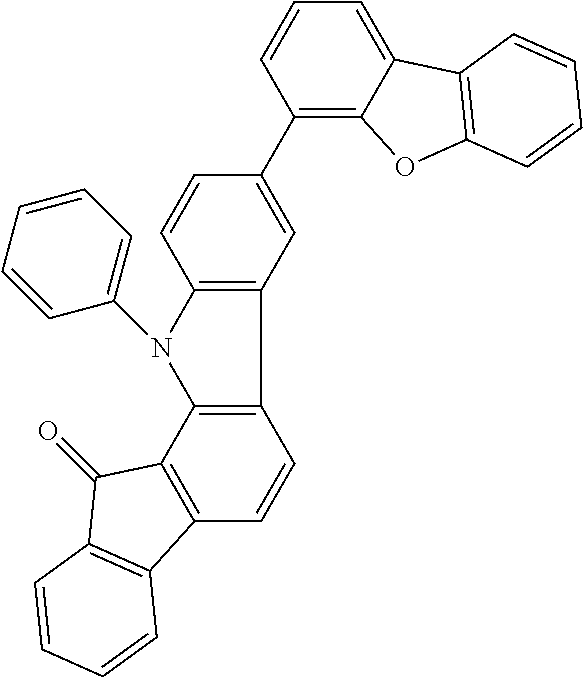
C12=C(C3=C(C=C1)C1=C(C3=O)C=CC=C1)N(C1=CC=CC=C1)C1=C2C=C(C2=C3C(=CC=C2)C2=C(O3)C=CC=C2)C=C1
